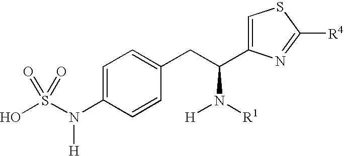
OS(N(C1=CC=C(CC(N([R1])[H])C2=CSC([R4])=N2)C=C1)[H])(=O)=O
